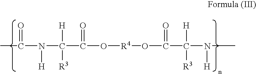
CC(N(C([H])(C(O[R4]OC(C(N([H])C)([H])[R3])=O)=O)[R3])[H])=O
